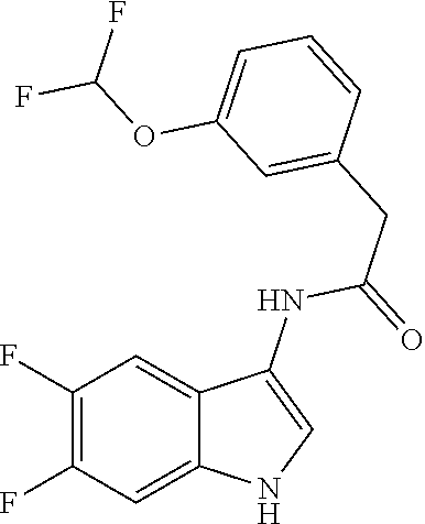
C1(F)=C(F)C=C2C(=C1)C(NC(=O)CC1=CC(OC(F)F)=CC=C1)=CN2
